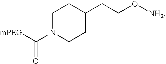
C1N(C([mPEG])=O)CCC(CCO[NH2])C1
